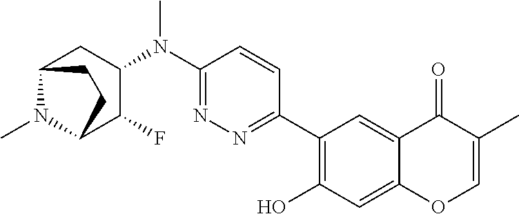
C1(N(C2=NN=C(C3=C(O)C=C4C(=C3)C(=O)C(C)=CO4)C=C2)C)CC2N(C)C(C1F)CC2
